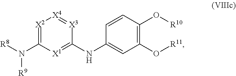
[X2]1=C(N([R8])[R9])[X1]=C(NC2=CC(O[R11])=C(O[R10])C=C2)[X3]=[X4]1
